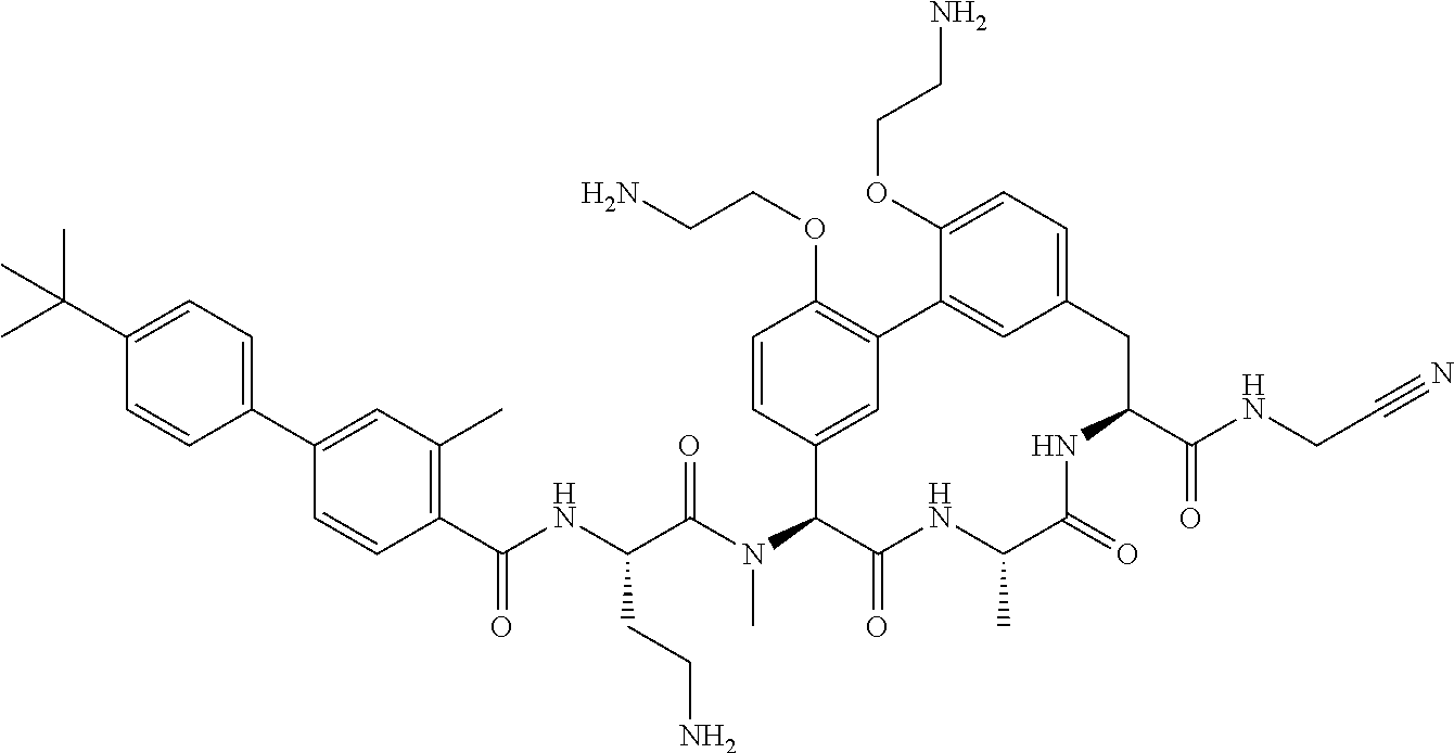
C1(C(NC(C(N(C2C(=O)NC(C)C(=O)NC(C(NCC#N)=O)CC3=CC=C(OCCN)C(=C3)C3=C(OCCN)C=CC2=C3)C)=O)CCN)=O)=C(C)C=C(C2=CC=C(C(C)(C)C)C=C2)C=C1
